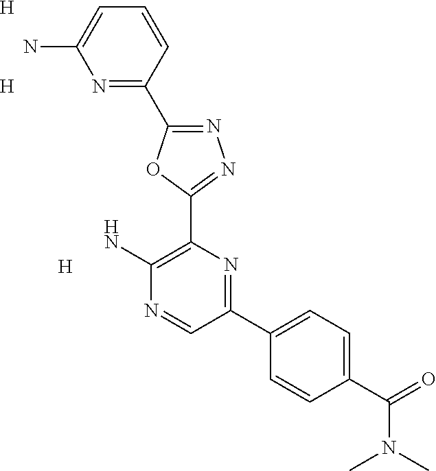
[H].NC1=C(C2=NN=C(C3=NC(N)=CC=C3)O2)N=C(C2=CC=C(C(=O)N(C)C)C=C2)C=N1.[H].[H]
